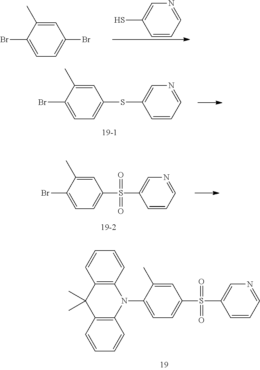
C1=CC=NC=C1S.BrC1=CC=C(Br)C=C1C.BrC1=CC=C(SC2=CN=CC=C2)C=C1C.BrC1=CC=C(S(C2=CN=CC=C2)(=O)=O)C=C1C.N1(C2=CC=C(S(C3=CN=CC=C3)(=O)=O)C=C2C)C2=C(C(C)(C)C3=C1C=CC=C3)C=CC=C2
